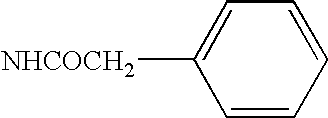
C1=CC=CC=C1[NHCOCH2]
